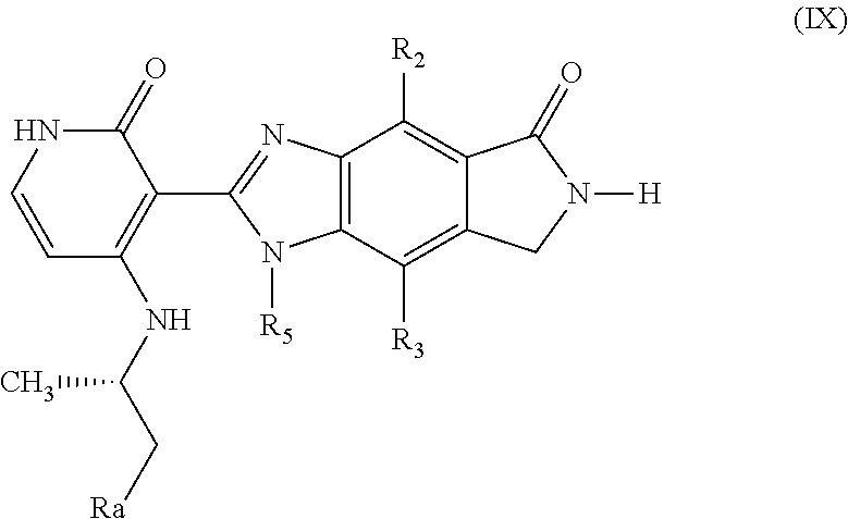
C1=CNC(=O)C(C2=NC3=C(N2[R5])C([R3])=C2C(=C3[R2])C(=O)N([H])C2)=C1NC(C[Ra])C
